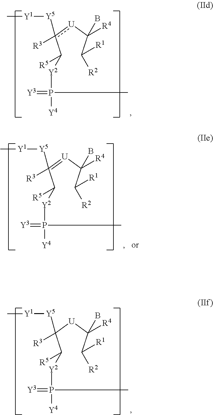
C(c([U]C(C([R1])[R2])([R4])B)([R3])[Y5][Y1]C)([R5])[Y2]P(=[Y3])(C)[Y4].C(C([U]C(C([R1])[R2])([R4])B)([R3])[Y5][Y1]C)([R5])[Y2]P(=[Y3])(C)[Y4].C(C(=[U]C(C([R1])[R2])([R4])B)([R3])[Y5][Y1]C)([R5])[Y2]P(=[Y3])(C)[Y4]
